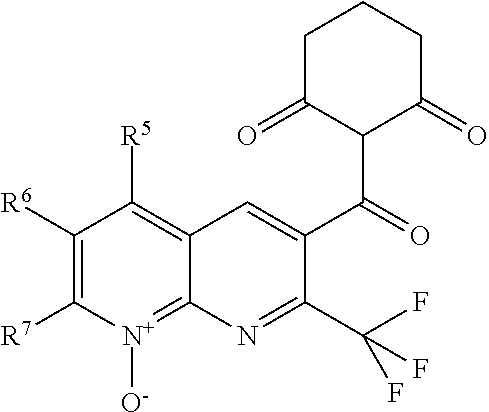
C1([R6])=C([R7])[N+]([O-])=C2C(=C1[R5])C=C(C(=O)C1C(=O)CCCC1=O)C(C(F)(F)F)=N2
